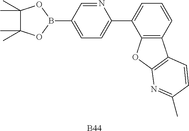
[B44].C1=C(B2OC(C)(C)C(C)(C)O2)C=NC(C2=CC=CC3=C2OC2=C3C=CC(C)=N2)=C1
